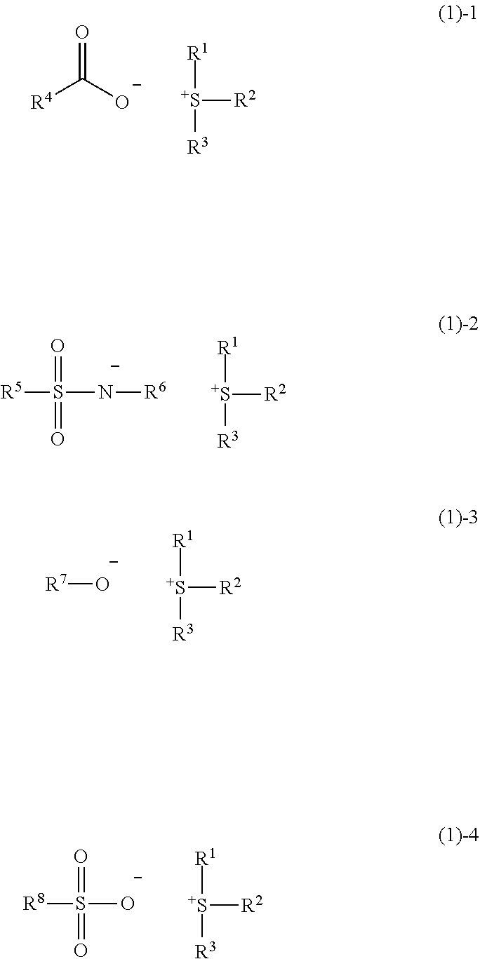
[S+]([R3])([R1])[R2].[R4]C([O-])=O.[S+]([R3])([R1])[R2].[R5]S(=O)(=O)[N-][R6].[S+]([R3])([R1])[R2].[R8]S(=O)(=O)[O-].[S+]([R3])([R1])[R2].[R7][O-]
